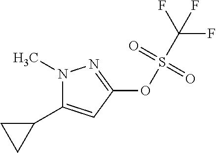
N1(C)C(C2CC2)=CC(OS(=O)(=O)C(F)(F)F)=N1
